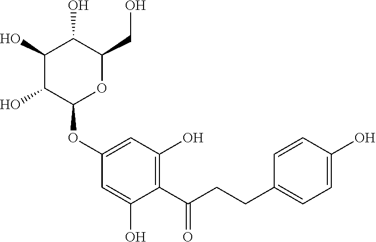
C1(O)C(O)C(OC2=CC(O)=C(C(CCC3=CC=C(O)C=C3)=O)C(O)=C2)OC(CO)C1O
